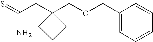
C1(COCC2(CC(=S)N)CCC2)=CC=CC=C1
